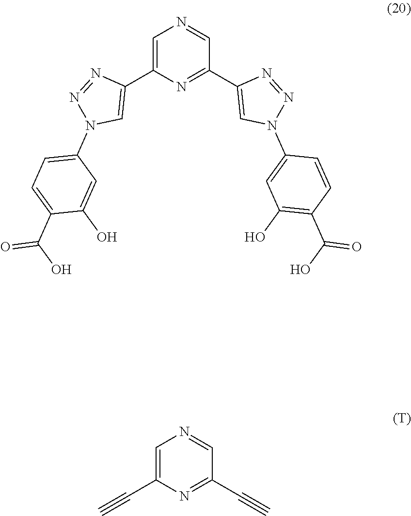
C1(N2N=NC(C3=NC(C4=CN(C5=CC=C(C(O)=O)C(O)=C5)N=N4)=CN=C3)=C2)=CC(O)=C(C(=O)O)C=C1.N1=CC(C#C)=NC(C#C)=C1
